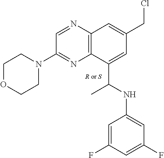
N1=CC(N2CCOCC2)=NC2=C1C=C(CCl)C=C2C(NC1=CC(F)=CC(F)=C1)C
